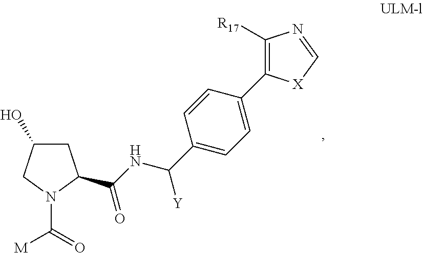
C1C(O)CN(C(=O)[M])C1C(NC(C1=CC=C(C2=C([R17])N=C[X]2)C=C1)[Y])=O
